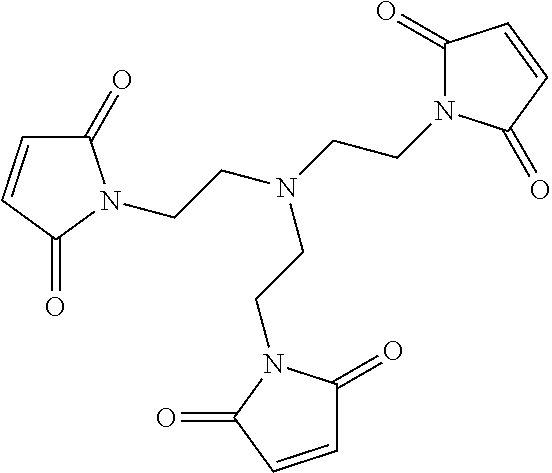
C(CN(CCN1C(=O)C=CC1=O)CCN1C(=O)C=CC1=O)N1C(=O)C=CC1=O
